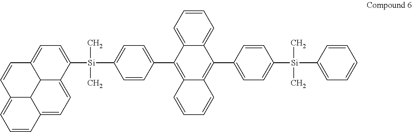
C12=CC=C3C4C1C(=CC=C2[Si](C1=CC=C(C2=C5C(=C(C6=CC=C([Si](C7=CC=CC=C7)(C)C)C=C6)C6=CC=CC=C26)C=CC=C5)C=C1)(C)C)C=CC4=CC=C3
